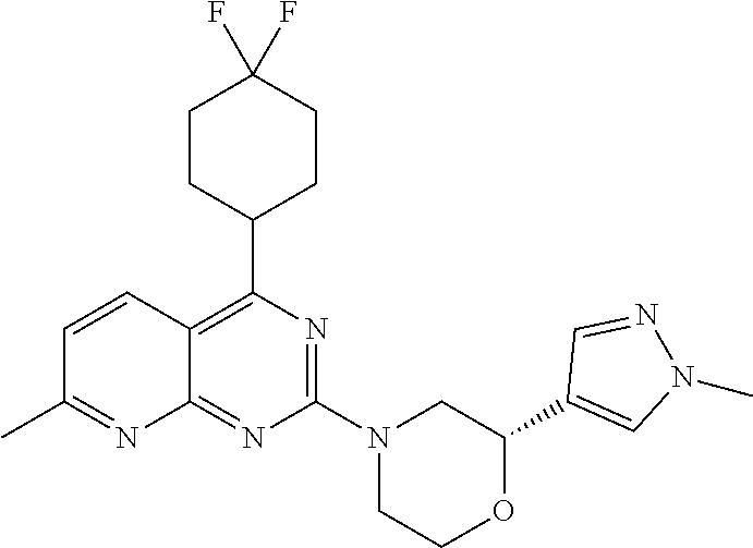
C12=C(C3CCC(F)(F)CC3)N=C(N3CCOC(C4=CN(C)N=C4)C3)N=C1N=C(C)C=C2
